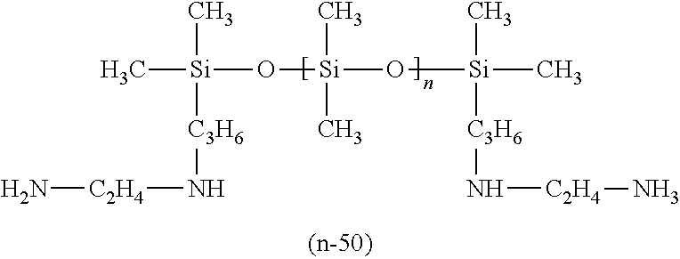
[Si](C)(O[Si](O[Si](C)(C)[C3H6]N[C2H4]N)(C)C)(C)[C3H6]N[C2H4]N
